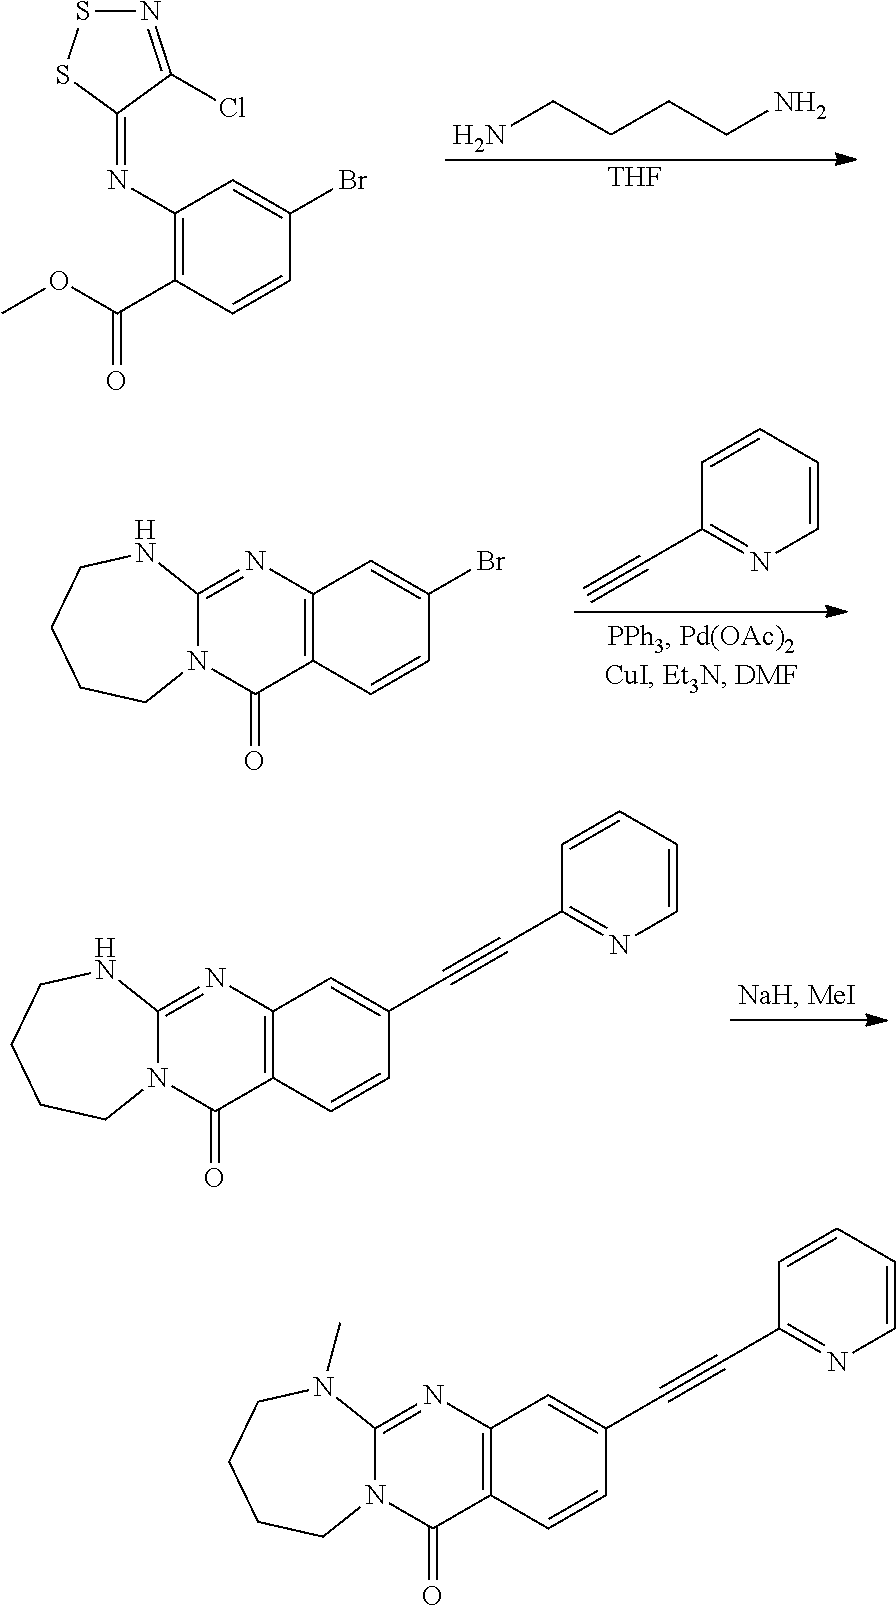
C1=CC=CC(C#C)=N1.C12=NC3=C(C(=O)N1CCCCN2)C=CC(Br)=C3.NCCCCN.[THF].COC(C1=C(N=C2C(Cl)=NSS2)C=C(Br)C=C1)=O.C12=NC3=C(C(=O)N1CCCCN2)C=CC(C#CC1=NC=CC=C1)=C3.C12=NC3=C(C(=O)N1CCCCN2C)C=CC(C#CC1=NC=CC=C1)=C3
